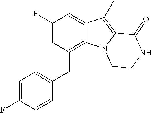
C1(F)=CC(CC2=CC=C(F)C=C2)=C2C(=C1)C(C)=C1N2CCNC1=O
